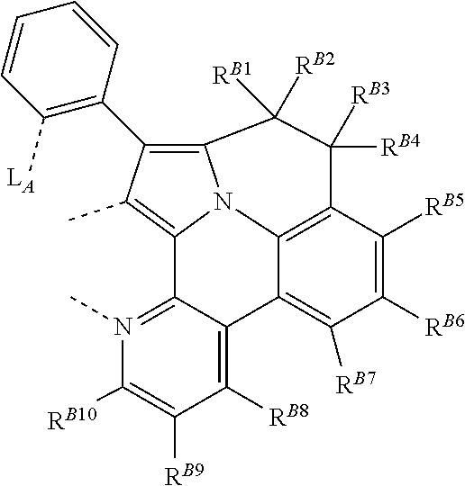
N12C3=C(C4=C([LA])C=CC=C4)C(C)=C1C1=N(C)C([RB10])=C([RB9])C([RB8])=C1C1=C([RB7])C([RB6])=C([RB5])C(=C21)C([RB4])([RB3])C3([RB2])[RB1]
